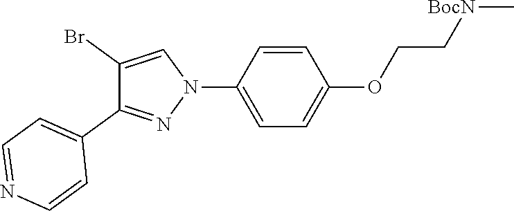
C1(Br)=CN(C2=CC=C(OCC[BocN]C)C=C2)N=C1C1=CC=NC=C1
